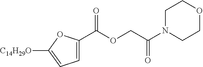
O=C(OCC(N1CCOCC1)=O)C1=CC=C([C14H29O])O1
